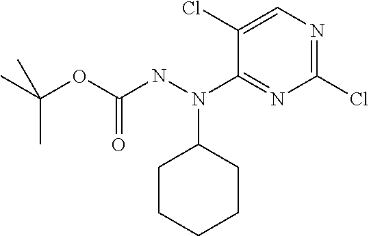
CC(OC(NN(C1=NC(Cl)=NC=C1Cl)C1CCCCC1)=O)(C)C
